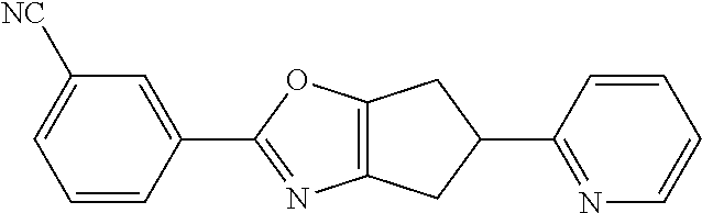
C1=CC(C2=NC3=C(O2)CC(C2=NC=CC=C2)C3)=CC([NC])=C1
